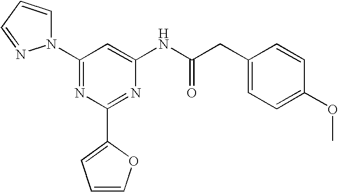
C1(N2C=CC=N2)=NC(C2=CC=CO2)=NC(NC(CC2=CC=C(OC)C=C2)=O)=C1
